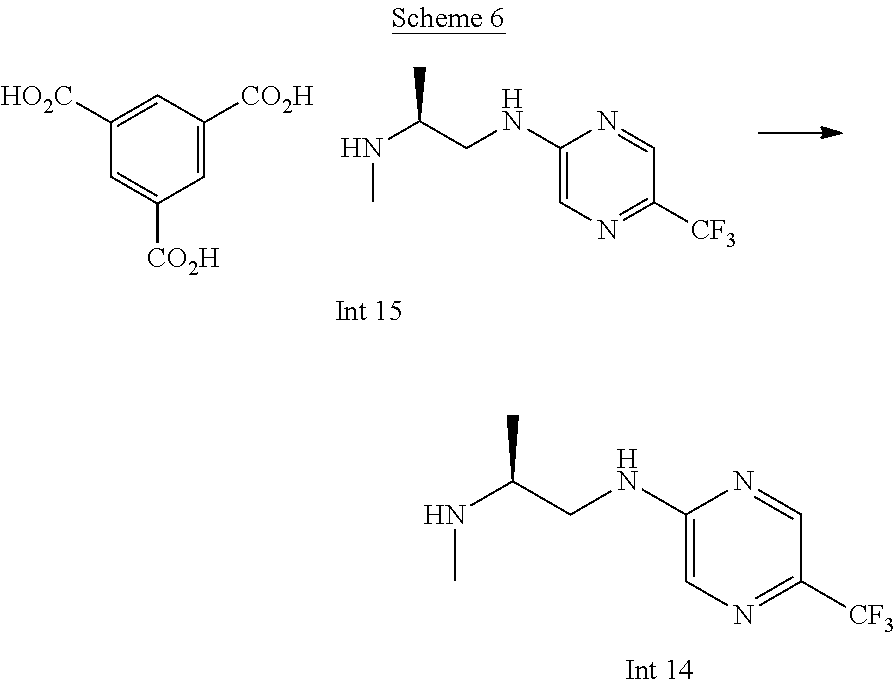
N(C)C(C)CNC1=CN=C([CF3])C=N1.C1([HO2C])=CC([CO2H])=CC([CO2H])=C1.N(C)C(C)CNC1=CN=C([CF3])C=N1
